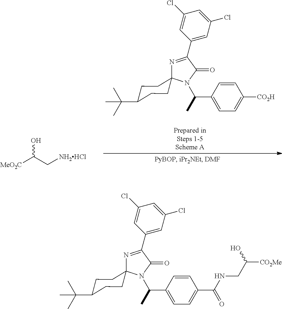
N1=C(C2=CC(Cl)=CC(Cl)=C2)C(=O)N(C(C2=CC=C([CO2H])C=C2)C)C12CCC(C(C)(C)C)CC2.[MeO2C]C(C[NH2HCl])O.N1=C(C2=CC(Cl)=CC(Cl)=C2)C(=O)N(C(C2=CC=C(C(NCC([CO2Me])O)=O)C=C2)C)C12CCC(C(C)(C)C)CC2
